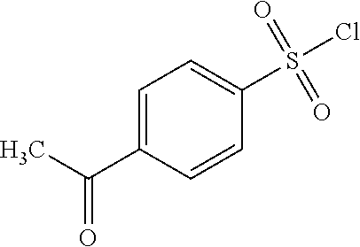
C1=C(C(C)=O)C=CC(S(Cl)(=O)=O)=C1
